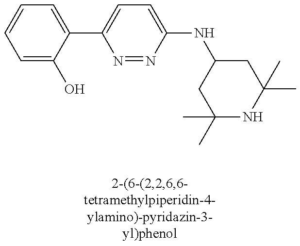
C1(C2=CC=C(NC3CC(C)(C)NC(C)(C)C3)N=N2)=CC=CC=C1O
